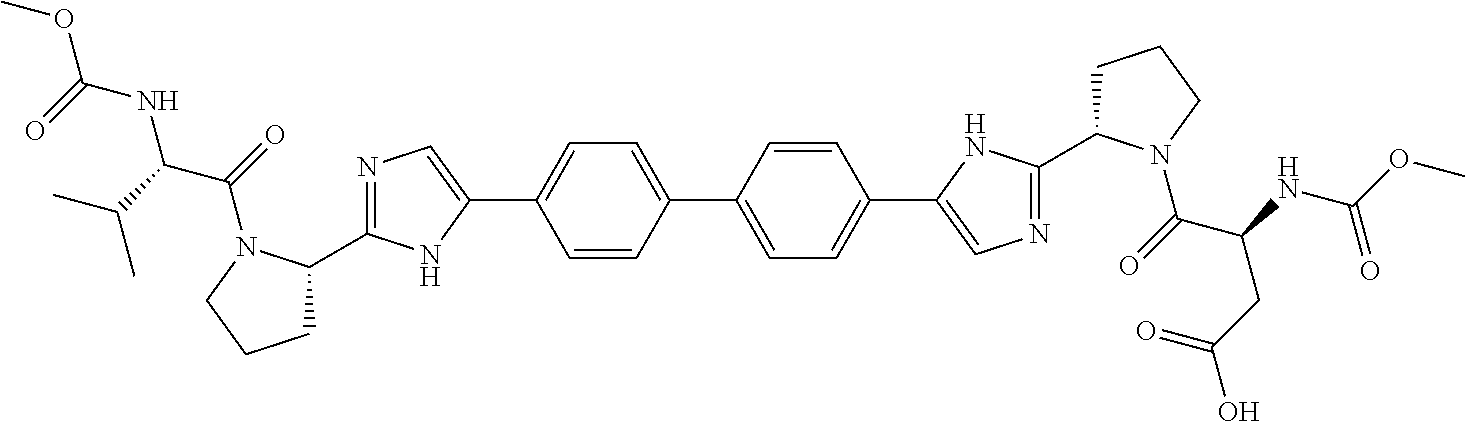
C1=CC(C2=CC=C(C3=CN=C(C4CCCN4C(C(CC(=O)O)NC(OC)=O)=O)N3)C=C2)=CC=C1C1=CN=C(C2CCCN2C(=O)C(C(C)C)NC(=O)OC)N1
